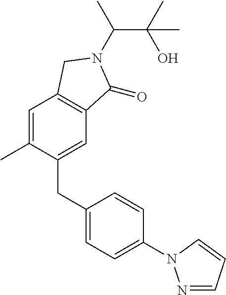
C(N1C(=O)C2=C(C=C(C)C(CC3=CC=C(N4N=CC=C4)C=C3)=C2)C1)(C(C)(O)C)C
